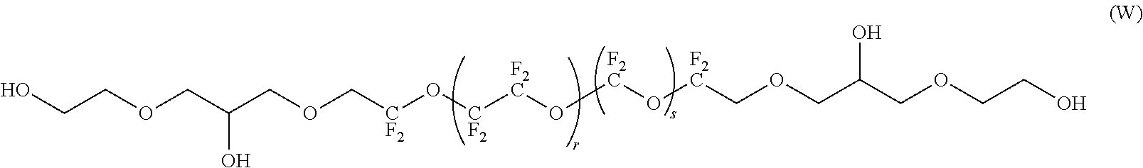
OC(COCCO)COC[CF2]O[CF2][F2C]O[F2C]O[F2C]COCC(COCCO)O
